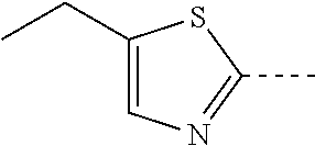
C1(CC)=CN=C(C)S1
